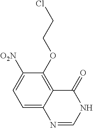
C1=C2C(=C(OCCCl)C([O2N])=C1)C(=O)NC=N2
